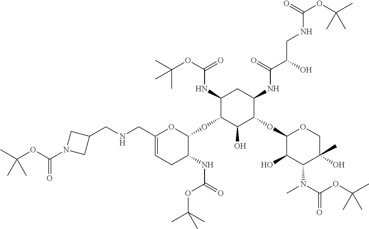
C1(CNCC2CN(C(OC(C)(C)C)=O)C2)=CCC(NC(=O)OC(C)(C)C)C(OC2C(O)C(OC3C(O)C(N(C)C(OC(C)(C)C)=O)C(O)(C)CO3)C(NC(C(O)CNC(=O)OC(C)(C)C)=O)CC2NC(OC(C)(C)C)=O)O1
